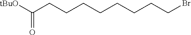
[tBuO]C(CCCCCCCCBr)=O
